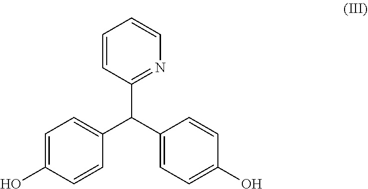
OC1=CC=C(C(C2=NC=CC=C2)C2=CC=C(O)C=C2)C=C1
